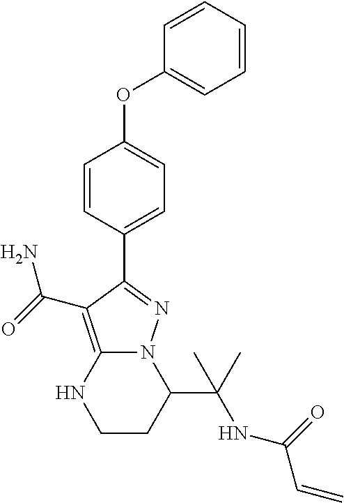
C(C1N2C(=C(C(=O)N)C(C3=CC=C(OC4=CC=CC=C4)C=C3)=N2)NCC1)(C)(NC(C=C)=O)C
